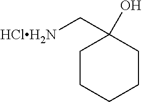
C1CCCCC1(O)C[HClH2N]
